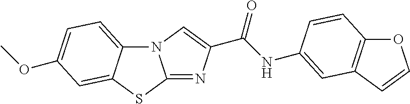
N12C3=CC=C(OC)C=C3SC1=NC(C(NC1=CC3=C(OC=C3)C=C1)=O)=C2
